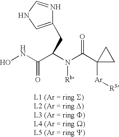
ONC(=O)C(CC1=CNC=N1)N([Rb])C(=O)C1([Ar][R3])CC1
